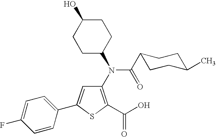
C1(N(C2CCC(O)CC2)C(C2CCC(C)CC2)=O)=C(C(O)=O)SC(C2=CC=C(F)C=C2)=C1
